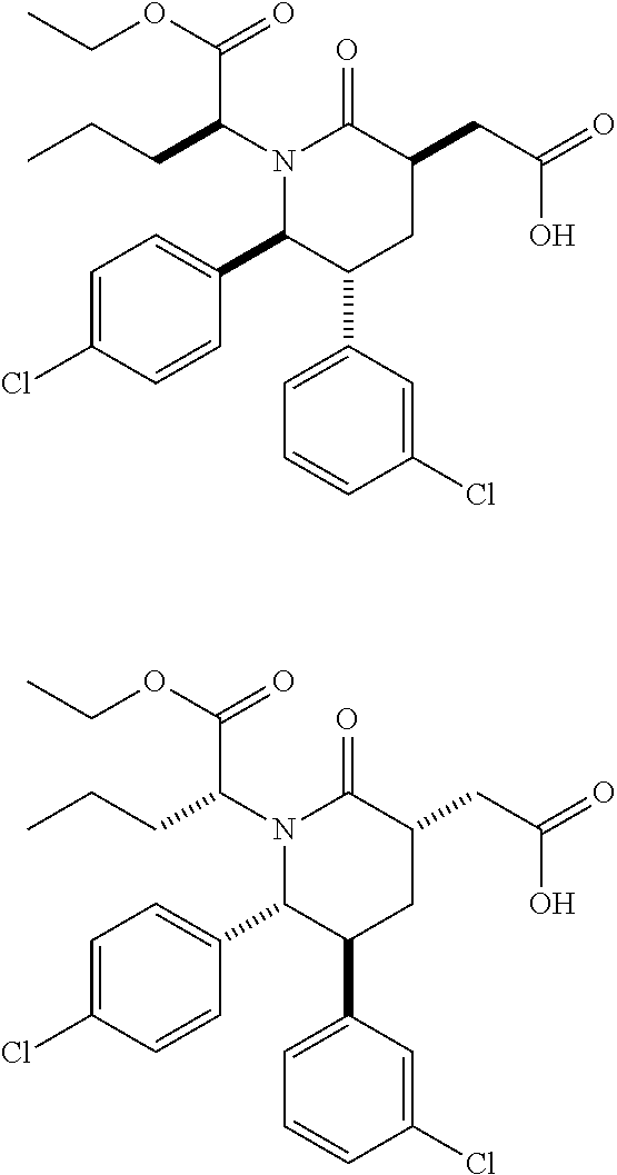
N1(C(CCC)C(OCC)=O)C(C2=CC=C(Cl)C=C2)C(C2=CC=CC(Cl)=C2)CC(CC(=O)O)C1=O.N1(C(CCC)C(OCC)=O)C(C2=CC=C(Cl)C=C2)C(C2=CC=CC(Cl)=C2)CC(CC(=O)O)C1=O
